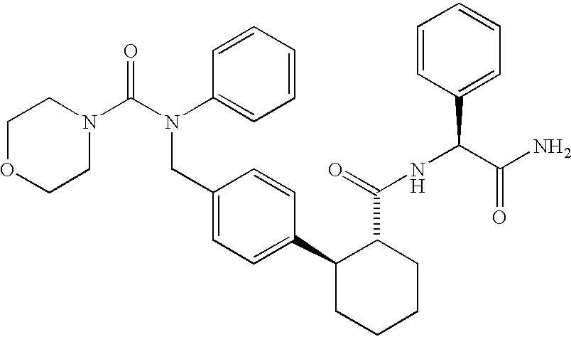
C1CN(C(N(CC2=CC=C(C3CCCCC3C(NC(C3=CC=CC=C3)C(=O)N)=O)C=C2)C2=CC=CC=C2)=O)CCO1
